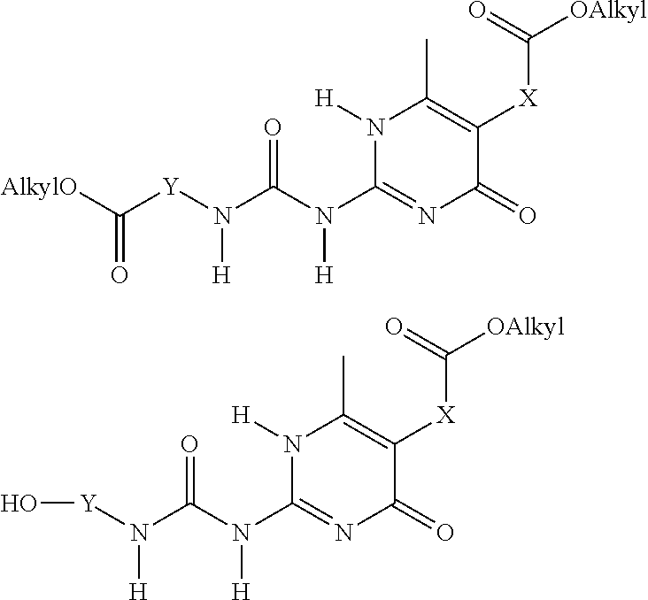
C1(N(C(N([Y]C([AlkylO])=O)[H])=O)[H])=NC(=O)C([X]C([OAlkyl])=O)=C(C)N1[H].C1(N(C(N([Y]O)[H])=O)[H])=NC(=O)C([X]C([OAlkyl])=O)=C(C)N1[H]
